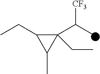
C1(C(C)[CF3])(CC)C(CC)C1C
